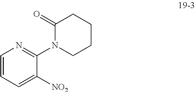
C1(=O)N(C2=NC=CC=C2[NO2])CCCC1
